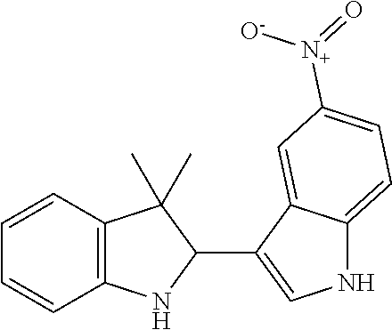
C12=C(C=CC=C1)C(C)(C)C(C1=CNC3=CC=C([N+]([O-])=O)C=C13)N2
